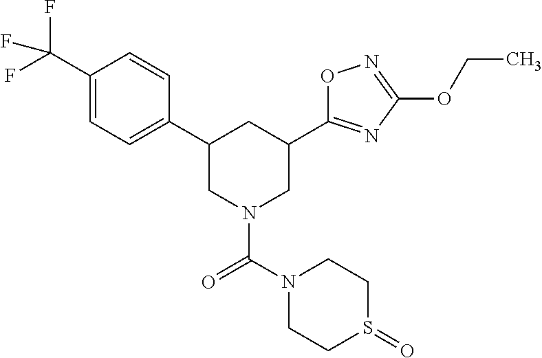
C1(C(F)(F)F)=CC=C(C2CN(C(=O)N3CCS(=O)CC3)CC(C3=NC(OCC)=NO3)C2)C=C1
